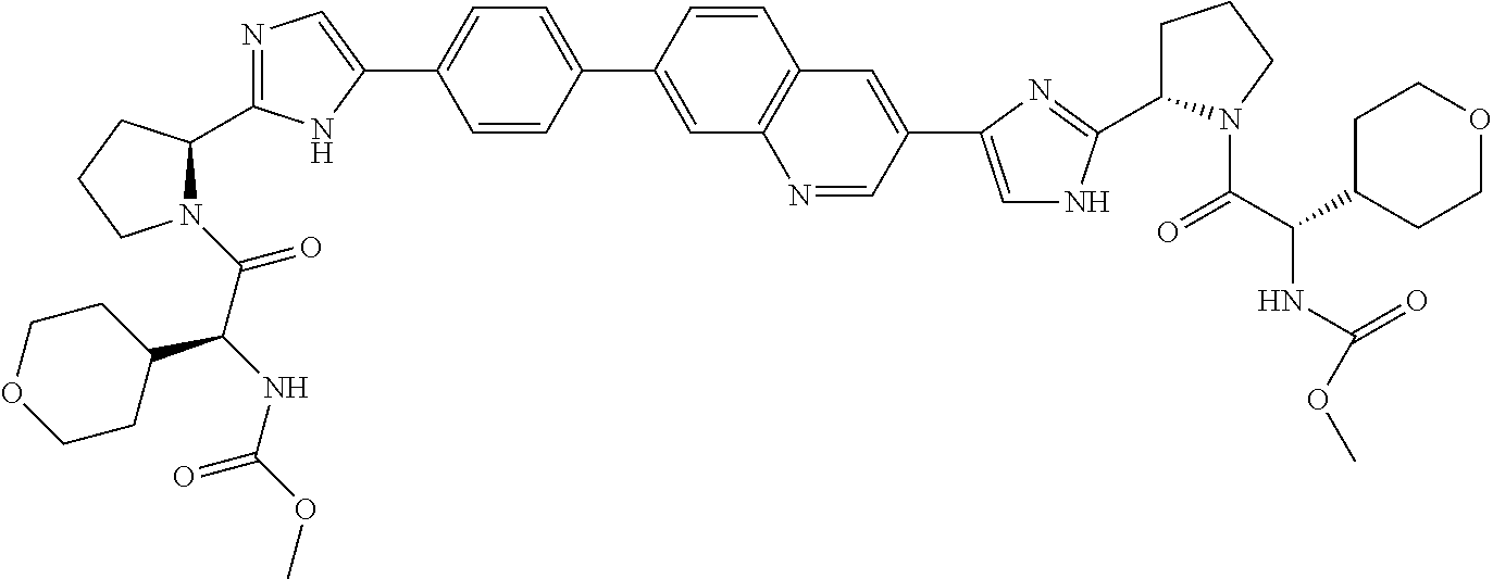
N1(C(C(NC(=O)OC)C2CCOCC2)=O)C(C2=NC=C(C3=CC=C(C4=CC5=C(C=C4)C=C(C4=CNC(C6CCCN6C(C(NC(=O)OC)C6CCOCC6)=O)=N4)C=N5)C=C3)N2)CCC1
